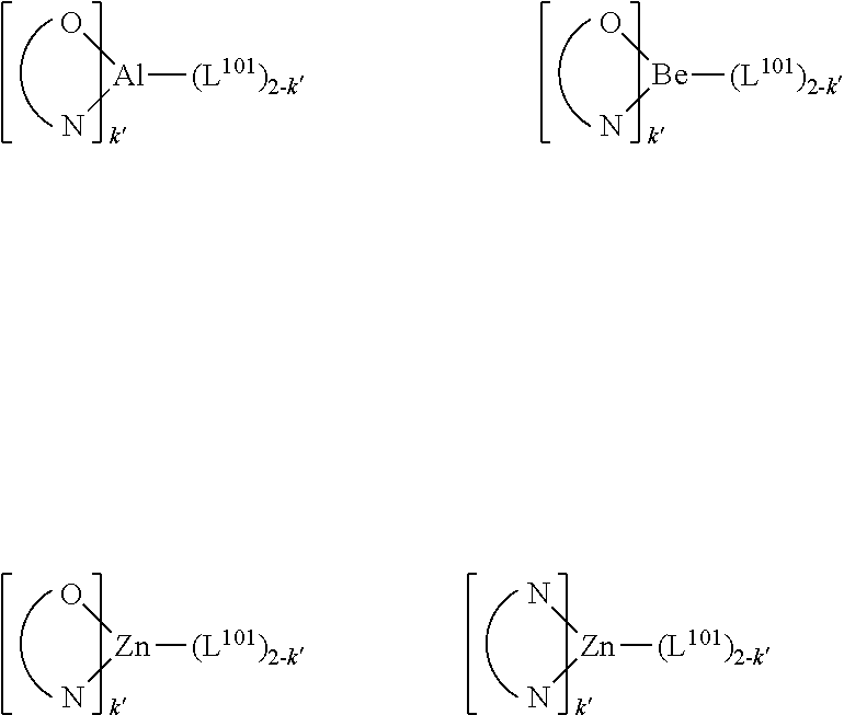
[Al]([(L101)2-k])(N)O.[Be]([(L101)2-k])(N)O.[Zn]([(L101)2-k])(N)O.[Zn]([(L101)2-k])(N)N
